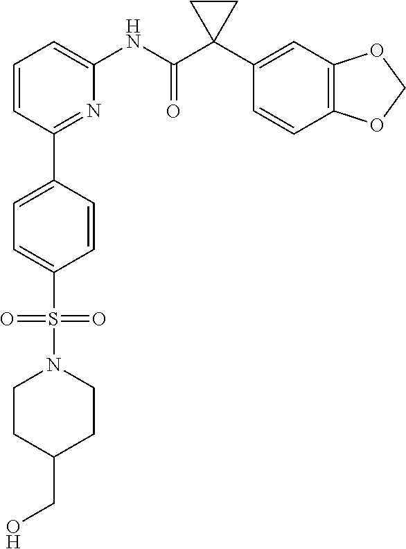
C1=CC(C2=CC=C(S(N3CCC(CO)CC3)(=O)=O)C=C2)=NC(NC(C2(C3=CC4=C(C=C3)OCO4)CC2)=O)=C1
